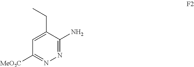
C1=C(CC)C(N)=NN=C1[MeO2C]
